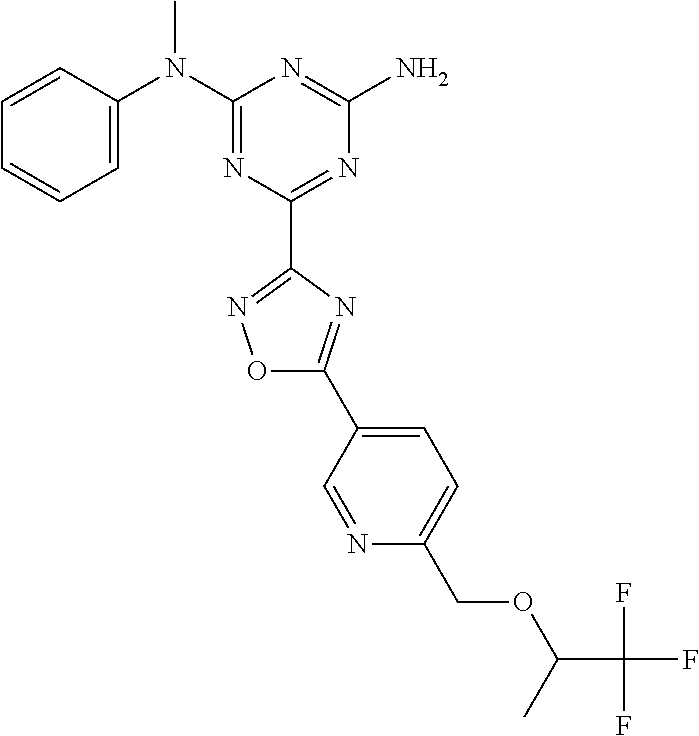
C1=CC(N(C2=NC(C3=NOC(C4=CC=C(COC(C(F)(F)F)C)N=C4)=N3)=NC(N)=N2)C)=CC=C1
